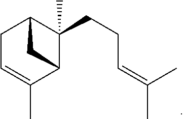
C1C=C(C)C2C(CCC=C(C)C)(C)C1C2
